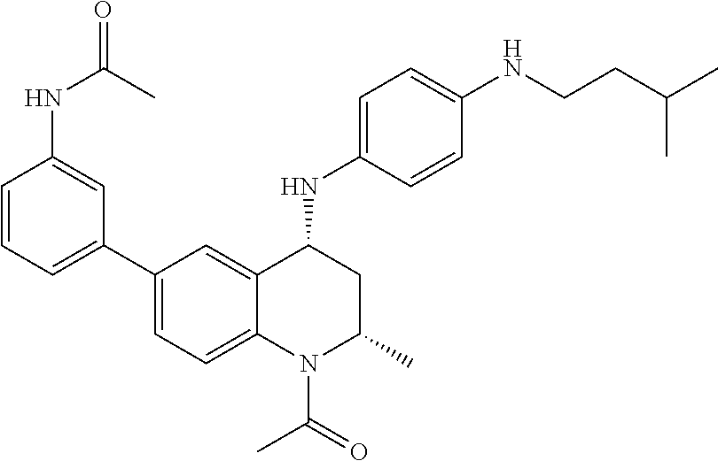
C1(NC2CC(C)N(C(C)=O)C3=CC=C(C4=CC=CC(NC(=O)C)=C4)C=C23)=CC=C(NCCC(C)C)C=C1
